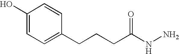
C1(O)=CC=C(CCCC(NN)=O)C=C1
